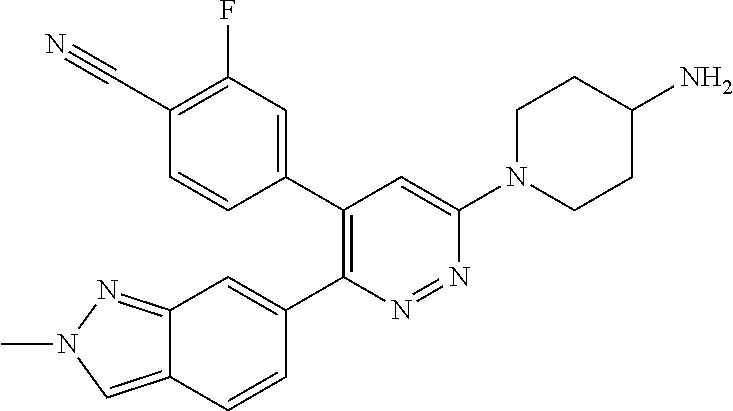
C12=CN(C)N=C1C=C(C1=C(C3=CC(F)=C(C#N)C=C3)C=C(N3CCC(N)CC3)N=N1)C=C2
